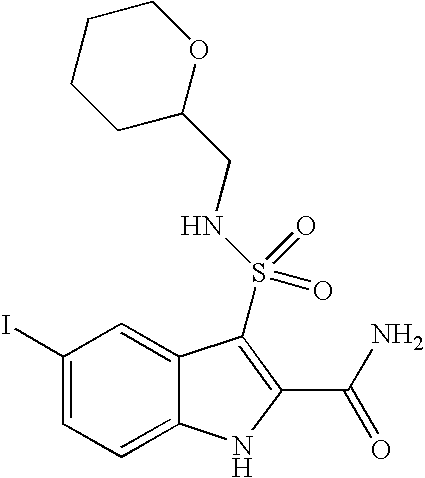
C1C(CNS(=O)(=O)C2=C(C(N)=O)NC3=CC=C(I)C=C32)OCCC1
